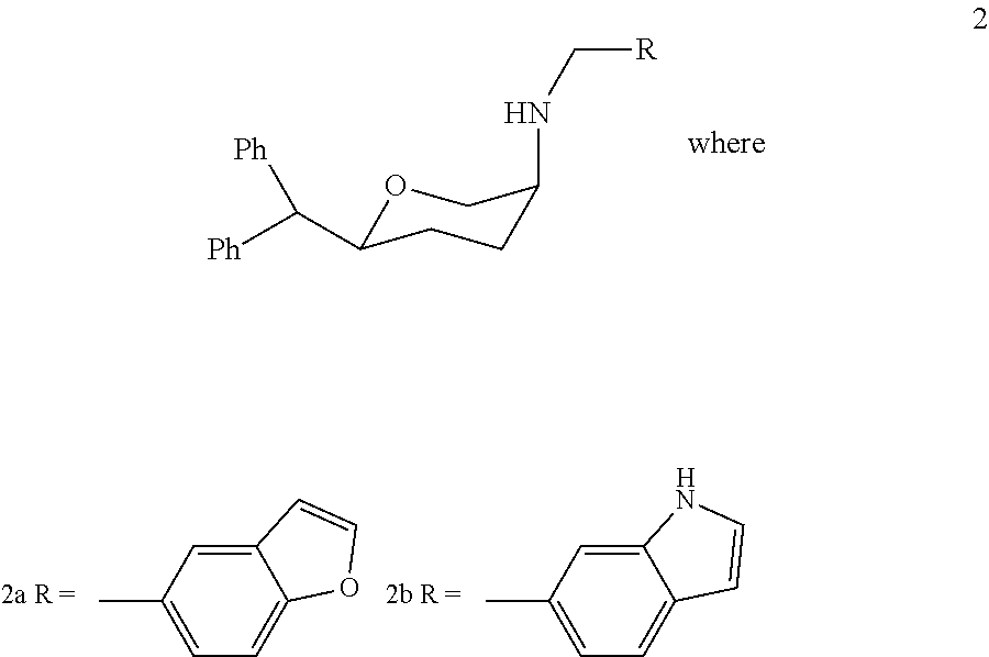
O1C(C([Ph])[Ph])CCC(NC[R])C1.C12=CC(C)=CC=C1OC=C2.C12=CC(C)=CC=C1C=CN2
